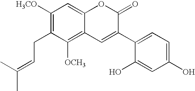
C1([H3CO])=C(CC=C(C)C)C([OCH3])=C2C(=C1)OC(=O)C(C1=CC=C(O)C=C1O)=C2
